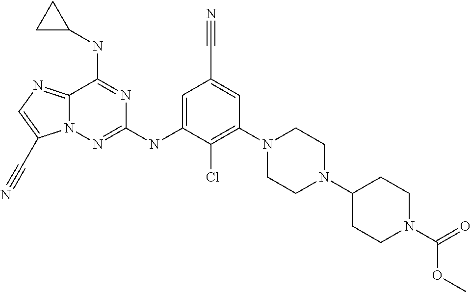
C12=NC=C(C#N)N1N=C(NC1=CC(C#N)=CC(N3CCN(C4CCN(C(=O)OC)CC4)CC3)=C1Cl)N=C2NC1CC1
